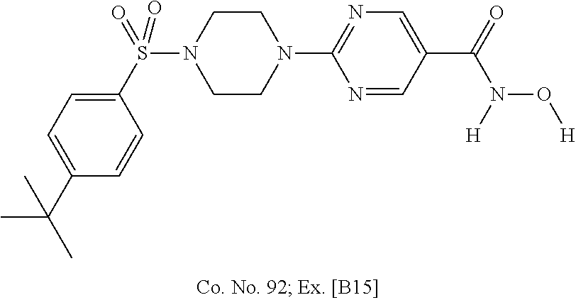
C1N(S(=O)(C2=CC=C(C(C)(C)C)C=C2)=O)CCN(C2=NC=C(C(N(O[H])[H])=O)C=N2)C1
